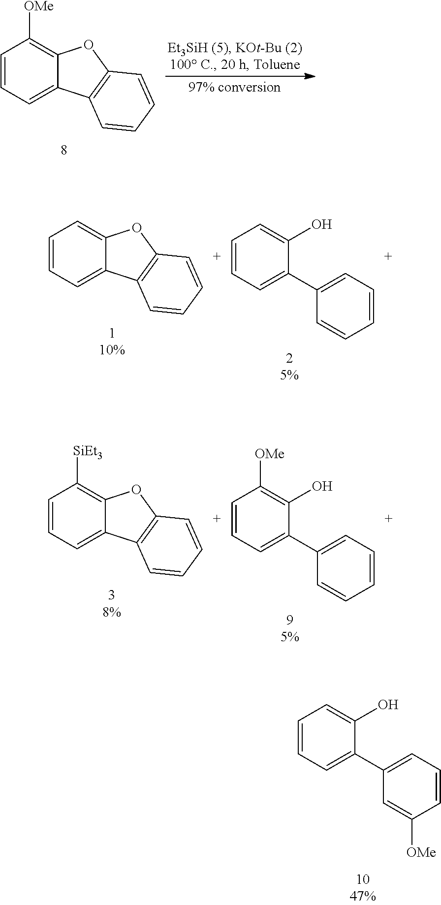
C1=CC=C2C(=C1[OMe])OC1=C2C=CC=C1.C1=CC=C2C(=C1)OC1=C2C=CC=C1.C1=CC=C(C2=CC=CC=C2)C(O)=C1.C1=CC=C(C2=CC=CC([OMe])=C2)C(O)=C1.C1=CC=C2C(=C1[SiEt3])OC1=C2C=CC=C1.C1=CC=C(C2=CC=CC=C2)C(O)=C1[OMe]
